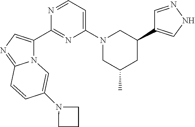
N12C(C3=NC(N4CC(C)CC(C5=CNN=C5)C4)=CC=N3)=CN=C1C=CC(N1CCC1)=C2
